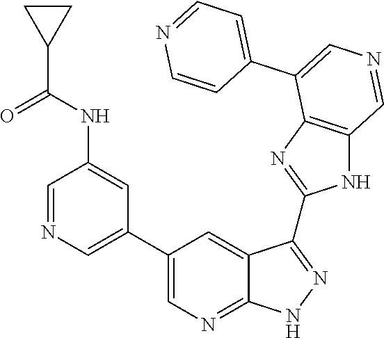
C1=NC=C(C2=CN=C3C(=C2)C(C2=NC4=C(N2)C=NC=C4C2=CC=NC=C2)=NN3)C=C1NC(C1CC1)=O
